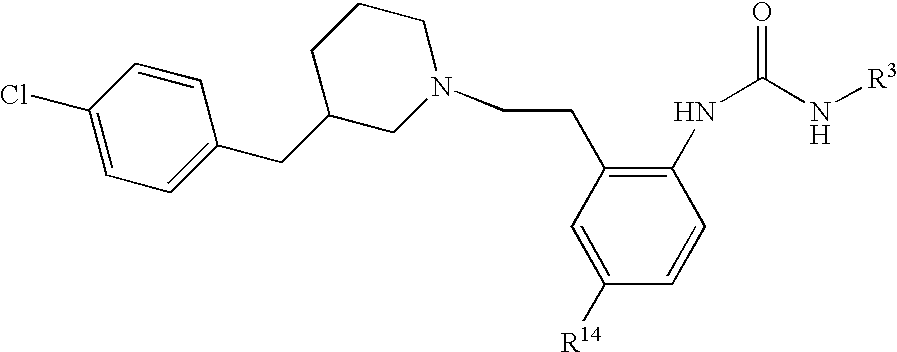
C1=C([R14])C=CC(NC(=O)N[R3])=C1CCN1CCCC(CC2=CC=C(Cl)C=C2)C1
